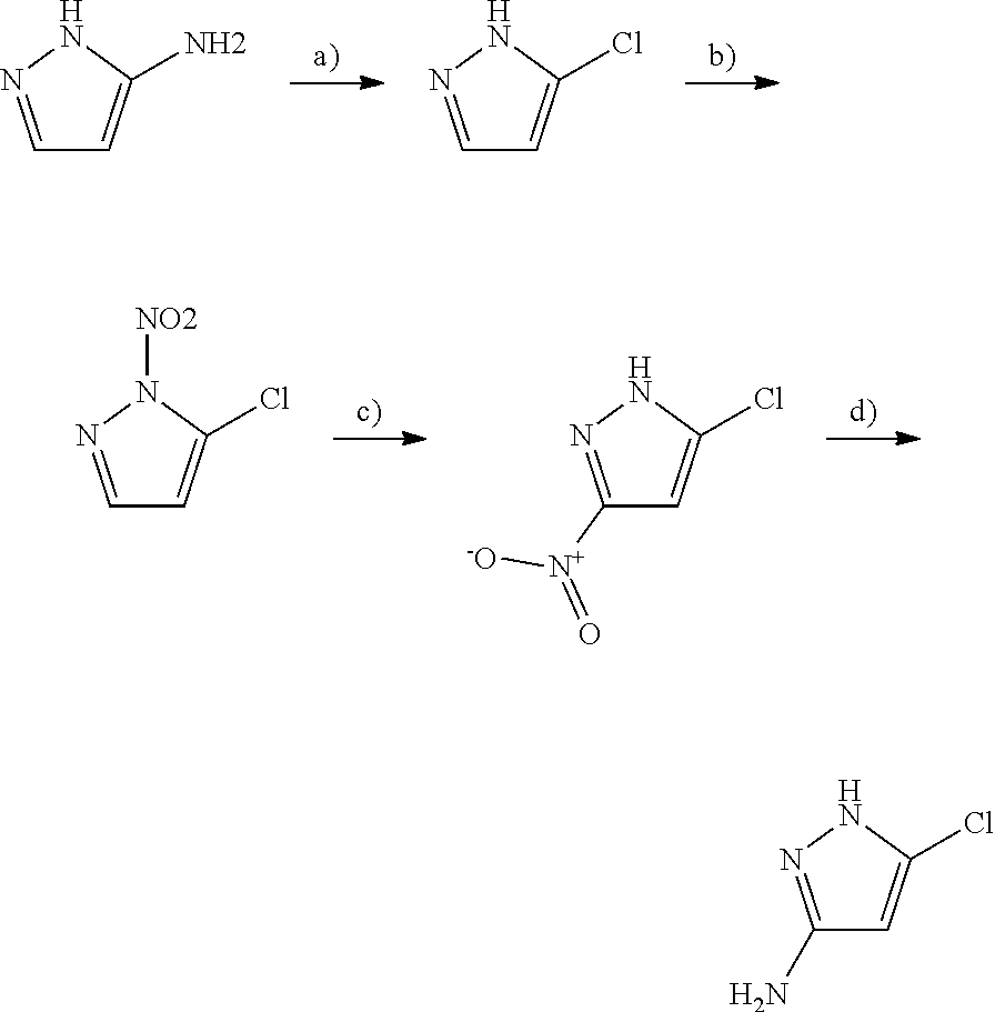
C1=NNC(N)=C1.C1=NNC(Cl)=C1.C1=NN([NO2])C(Cl)=C1.C1([N+](=O)[-O])=NNC(Cl)=C1.C1(N)=NNC(Cl)=C1
